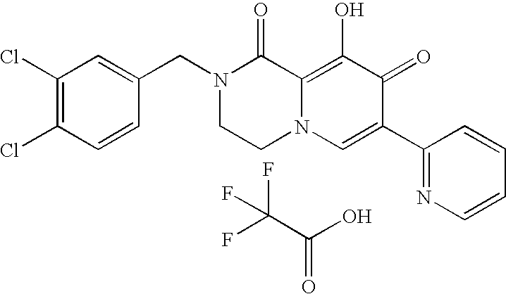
C1=C(CN2CCN3C(=C(O)C(=O)C(C4=NC=CC=C4)=C3)C2=O)C=CC(Cl)=C1Cl.C(=O)(C(F)(F)F)O
